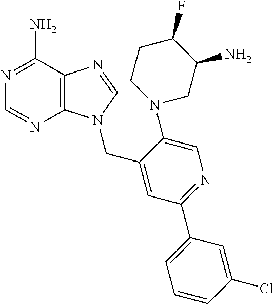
N1=C(N)C2=C(N=C1)N(CC1=CC(C3=CC=CC(Cl)=C3)=NC=C1N1CC(N)C(F)CC1)C=N2
